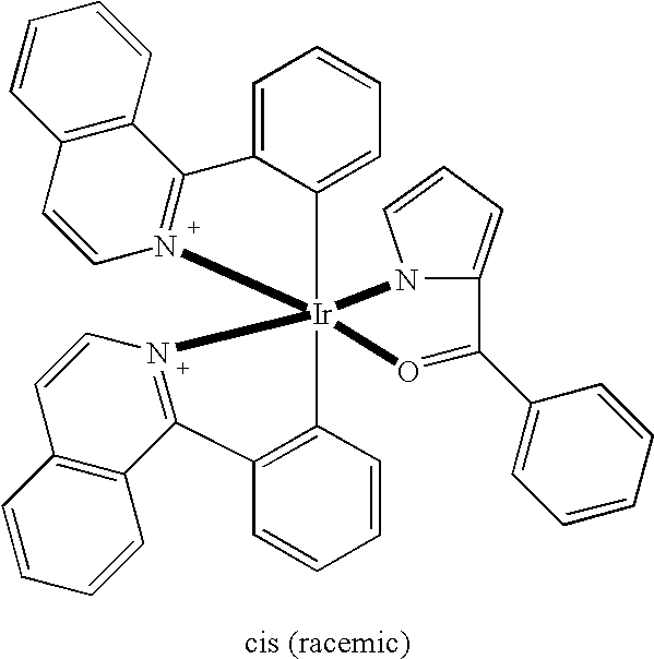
C12=C(C=CC=C1)C1=N(C=C2)[Ir]23(C4=CC=CC=C14)(C1=C(C=CC=C1)C1=N2C=CC2=C1C=CC=C2)N1C(=CC=C1)C(C1=CC=CC=C1)=O3
